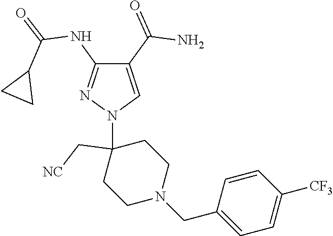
C1(C(=O)N)=CN(C2(C[NC])CCN(CC3=CC=C([CF3])C=C3)CC2)N=C1NC(=O)C1CC1
